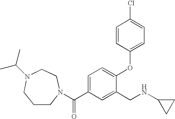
N1(C(C2=CC=C(OC3=CC=C(Cl)C=C3)C(CNC3CC3)=C2)=O)CCN(C(C)C)CCC1
